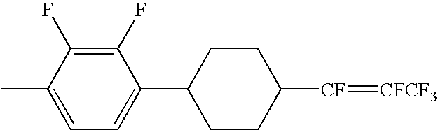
C1(C2=CC=C(C)C(F)=C2F)CCC([CF]=[CFCF3])CC1
